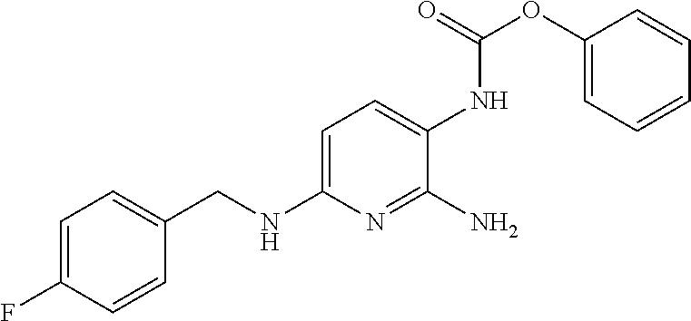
C1=C(F)C=CC(CNC2=CC=C(NC(OC3=CC=CC=C3)=O)C(N)=N2)=C1
